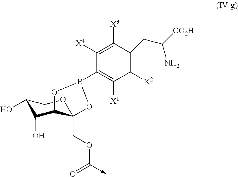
C1(O)C(O)C2C(COC(->C)=O)(OC1)OB(C1=C([X1])C([X2])=C(CC([CO2H])N)C([X3])=C1[X4])O2
